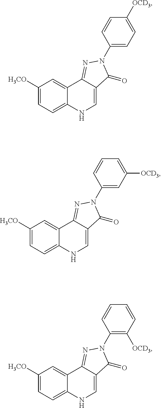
C1([H3CO])=CC=C2C(=C1)C1=NN(C3=CC=C([OCD3])C=C3)C(=O)C1=CN2.C1([H3CO])=CC=C2C(=C1)C1=NN(C3=CC([OCD3])=CC=C3)C(=O)C1=CN2.C1([H3CO])=CC=C2C(=C1)C1=NN(C3=C([OCD3])C=CC=C3)C(=O)C1=CN2
